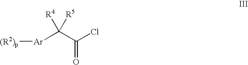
[(R2)p][Ar]C(C(=O)Cl)([R5])[R4]
